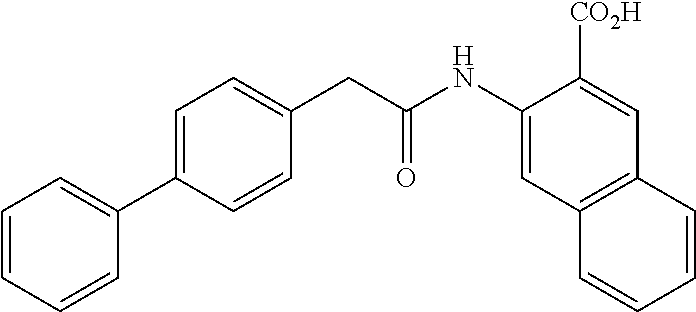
C1=C(C2=CC=CC=C2)C=CC(CC(NC2=CC3=C(C=C2[CO2H])C=CC=C3)=O)=C1
